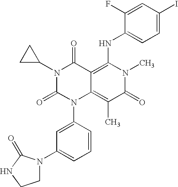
C1(N2CCNC2=O)=CC=CC(N2C3=C(C)C(=O)N(C)C(NC4=CC=C(I)C=C4F)=C3C(=O)N(C3CC3)C2=O)=C1
